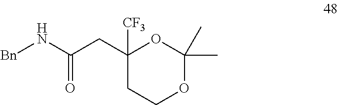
[Bn]NC(CC1([CF3])OC(C)(C)OCC1)=O
